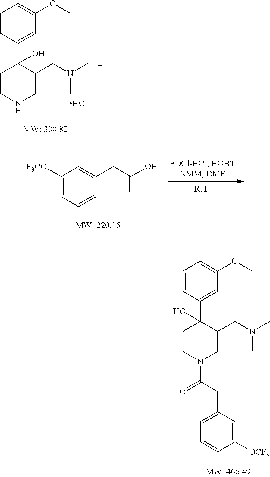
C1([F3CO])=CC=CC(CC(=O)O)=C1.C(C(=O)N1CC(CN(C)C)C(C2=CC(OC)=CC=C2)(O)CC1)C1=CC=CC([OCF3])=C1.C1=CC(C2(O)CCNCC2CN(C)C)=CC(OC)=C1.Cl
